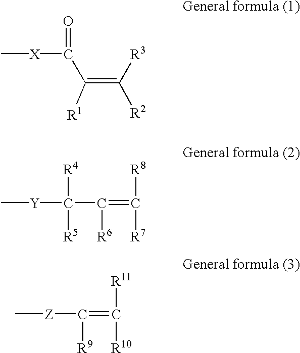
C[X]C(=O)C(=C([R2])[R3])[R1].C[Y]C(C(=C([R8])[R7])[R6])([R4])[R5].C[Z]C(=C([R11])[R10])[R9]
